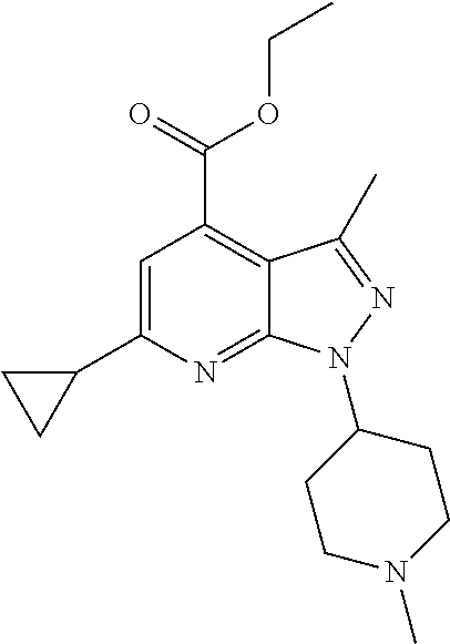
C1=C(C2CC2)N=C2C(=C1C(=O)OCC)C(C)=NN2C1CCN(C)CC1
